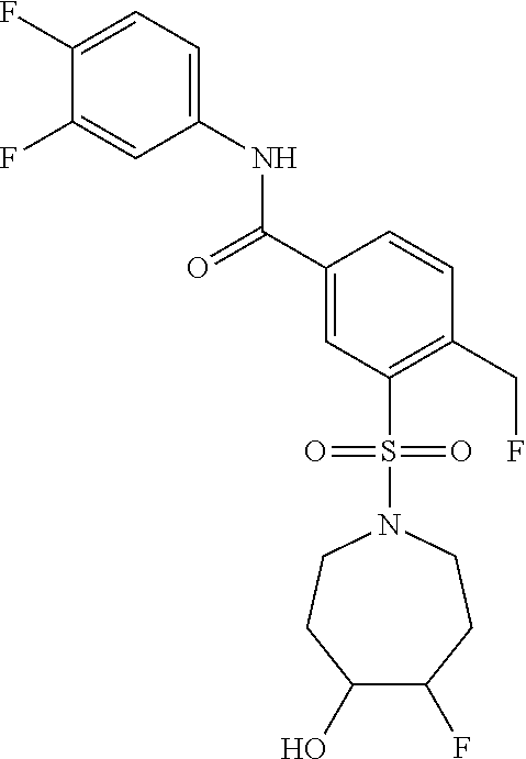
C1(F)=CC=C(NC(C2=CC(S(=O)(=O)N3CCC(O)C(F)CC3)=C(CF)C=C2)=O)C=C1F
